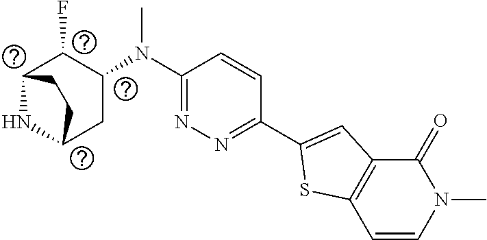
C1(C2=CC3=C(S2)C=CN(C)C3=O)=NN=C(N(C2C(F)C3NC(C2)CC3)C)C=C1
